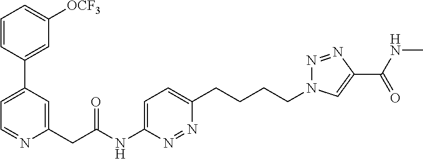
C1(CC(NC2=CC=C(CCCCN3N=NC(C(=O)NC)=C3)N=N2)=O)=CC(C2=CC([OCF3])=CC=C2)=CC=N1
